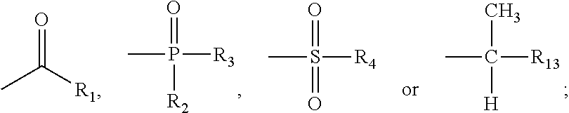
CP([R3])(=O)[R2].CC([R13])(C)[H].CC([R1])=O.CS([R4])(=O)=O
